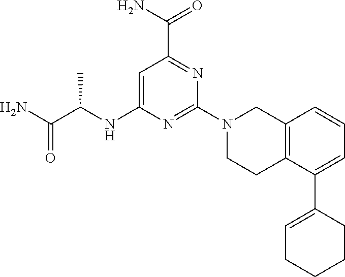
C1=C(NC(C(N)=O)C)N=C(N2CCC3=C(C2)C=CC=C3C2=CCCCC2)N=C1C(N)=O
